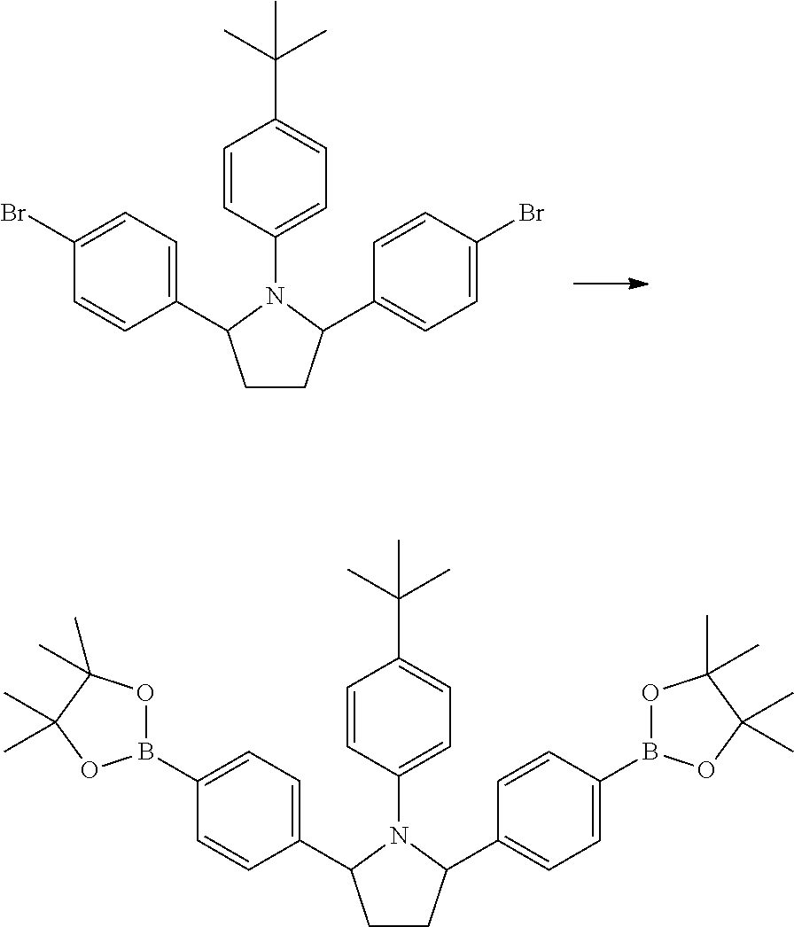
C1(C2CCC(C3=CC=C(Br)C=C3)N2C2=CC=C(C(C)(C)C)C=C2)=CC=C(Br)C=C1.C1(C2CCC(C3=CC=C(B4OC(C)(C)C(C)(C)O4)C=C3)N2C2=CC=C(C(C)(C)C)C=C2)=CC=C(B2OC(C)(C)C(C)(C)O2)C=C1
